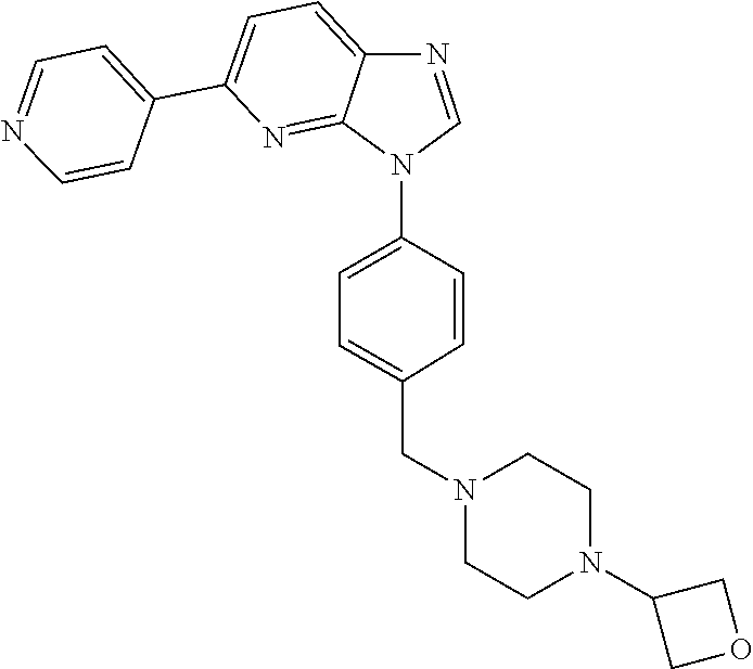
C1=C2C(=NC(C3=CC=NC=C3)=C1)N(C1=CC=C(CN3CCN(C4COC4)CC3)C=C1)C=N2
